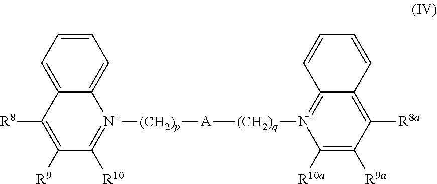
C12=CC=CC=C1[N+]([(CH2)p][A][(CH2)q][N+]1=C3C(=C([R8a])C([R9a])=C1[R10a])C=CC=C3)=C([R10])C([R9])=C2[R8]
